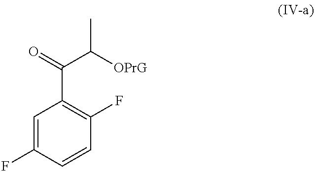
C1=C(F)C=CC(F)=C1C(=O)C([OPrG])C
